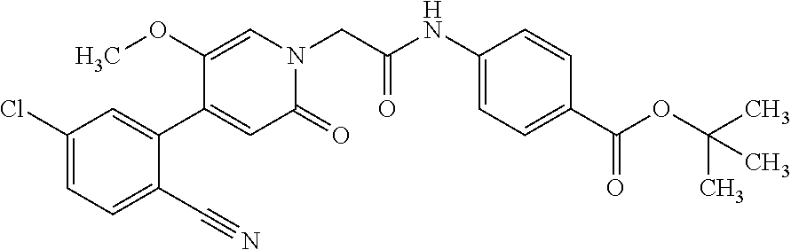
N(C1=CC=C(C(OC(C)(C)C)=O)C=C1)C(CN1C=C(OC)C(C2=CC(Cl)=CC=C2C#N)=CC1=O)=O
